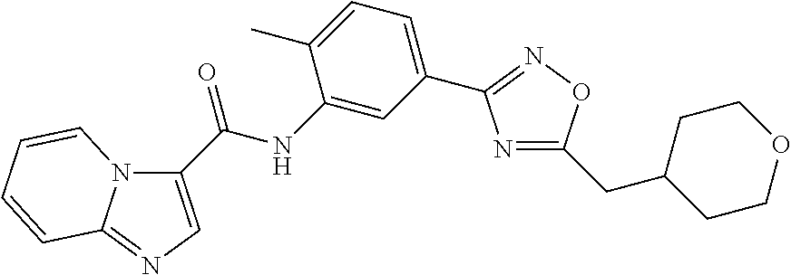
C1(C(NC2=CC(C3=NOC(CC4CCOCC4)=N3)=CC=C2C)=O)=CN=C2N1C=CC=C2
